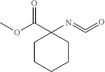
C1CCCCC1(C(OC)=O)N=C=O
